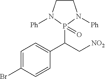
C1CN([Ph])P(C(C[NO2])C2=CC=C(Br)C=C2)(=O)N1[Ph]
